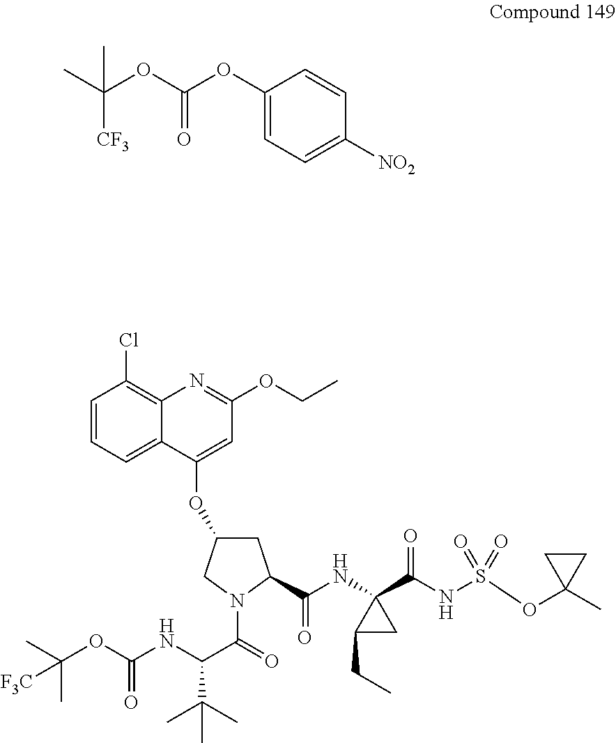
C1=CC=C2C(=C1Cl)N=C(OCC)C=C2OC1CC(C(NC2(C(NS(OC3(C)CC3)(=O)=O)=O)CC2CC)=O)N(C(C(NC(=O)OC(C)(C)[F3C])C(C)(C)C)=O)C1.CC(OC(=O)OC1=CC=C([NO2])C=C1)(C)[CF3]
